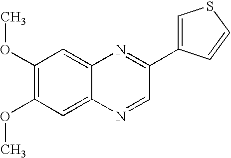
C1(OC)=C(OC)C=C2C(=C1)N=C(C1=CSC=C1)C=N2
